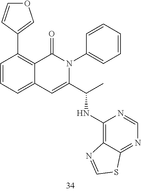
C1(C2=C3C(=CC=C2)C=C(C(C)NC2=C4C(=NC=N2)SC=N4)N(C2=CC=CC=C2)C3=O)=COC=C1
